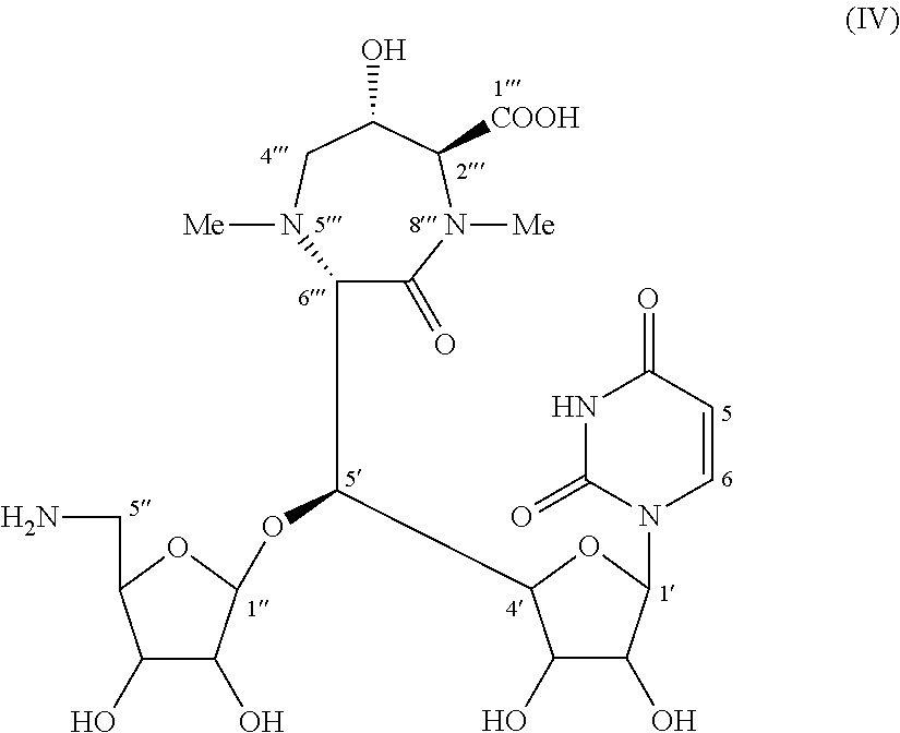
C1(C(OC2C(O)C(O)C(CN)O2)C2C(O)C(O)C(N3C=CC(=O)NC3=O)O2)C(=O)N([Me])C([COOH])C(O)CN1[Me]
